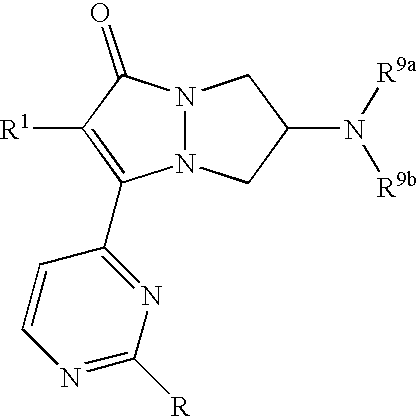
C1=CN=C([R])N=C1C1=C([R1])C(=O)N2N1CC(N([R9b])[R9a])C2
